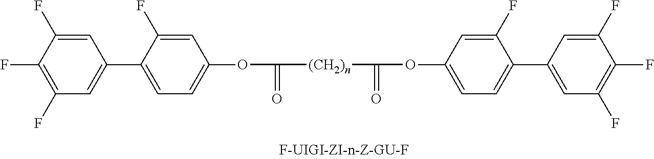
C1=C(F)C(F)=C(F)C=C1C1=CC=C(OC([(CH2)n]C(OC2=CC=C(C3=CC(F)=C(F)C(F)=C3)C(F)=C2)=O)=O)C=C1F
